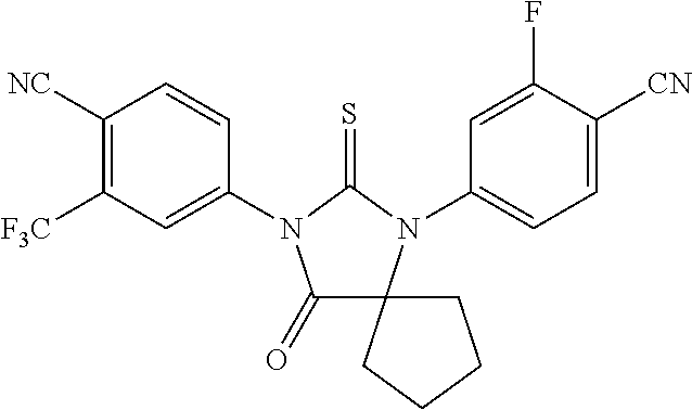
C1(=O)C2(N(C3=CC=C([CN])C(F)=C3)C(=S)N1C1=CC([F3C])=C([NC])C=C1)CCCC2
